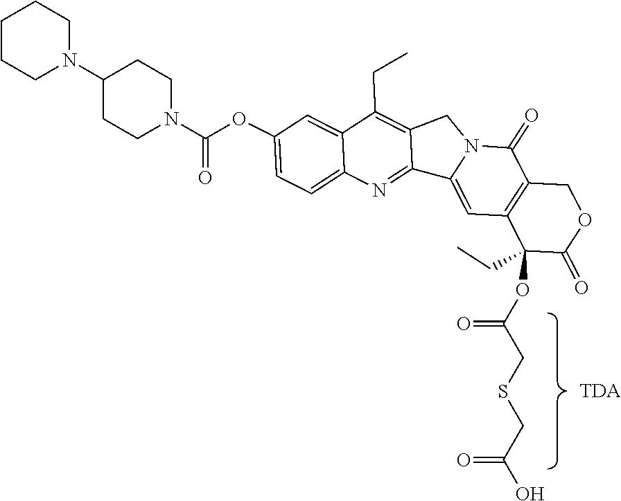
C1CCCN(C2CCN(C(=O)OC3=CC=C4N=C5C6=CC7=C(C(=O)N6CC5=C(CC)C4=C3)COC(=O)C7(OC(=O)CSCC(=O)O)CC)CC2)C1.[TDA]
